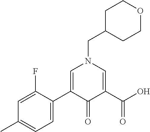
C1C(CN2C=C(C3=CC=C(C)C=C3F)C(=O)C(C(O)=O)=C2)CCOC1
